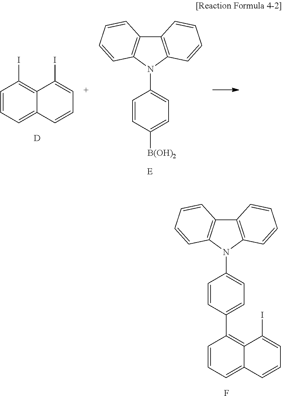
C1=CC=C2C(=C1I)C(I)=CC=C2.C12=C(N(C3=CC=C([B(OH)2])C=C3)C3=C1C=CC=C3)C=CC=C2.[E].[D].C12=C(N(C3=CC=C(C4=C5C(=CC=C4)C=CC=C5I)C=C3)C3=C1C=CC=C3)C=CC=C2.F
